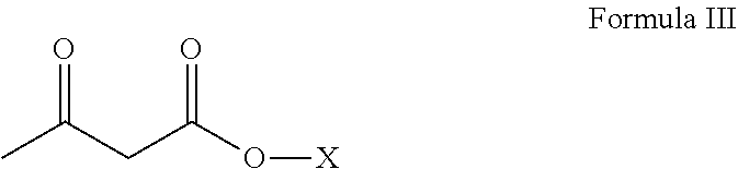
CC(CC(O[X])=O)=O
